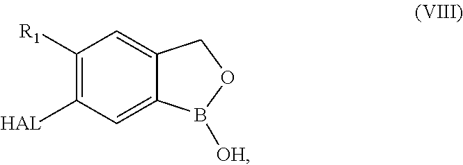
C12=CC([HAL])=C([R1])C=C1COB2[OH]
